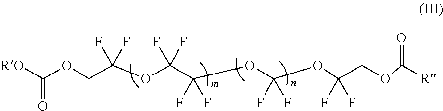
[RO]C(OCC(OC(C(OC(OC(COC([R])=O)(F)F)(F)F)(F)F)(F)F)(F)F)=O
